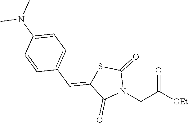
[OEt]C(CN1C(=O)SC(=CC2=CC=C(N(C)C)C=C2)C1=O)=O
